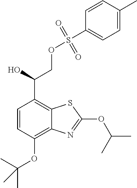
S(OCC(C1=C2C(=C(OC(C)(C)C)C=C1)N=C(OC(C)C)S2)O)(C1=CC=C(C)C=C1)(=O)=O
